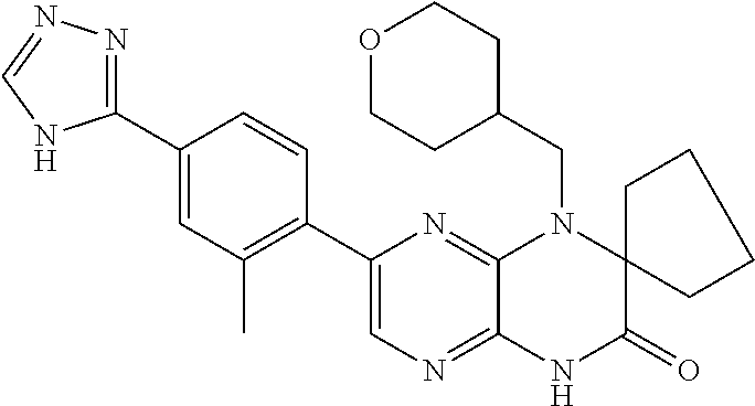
C1(C2=CN=C3C(=N2)N(CC2CCOCC2)C2(C(=O)N3)CCCC2)=C(C)C=C(C2=NN=CN2)C=C1
